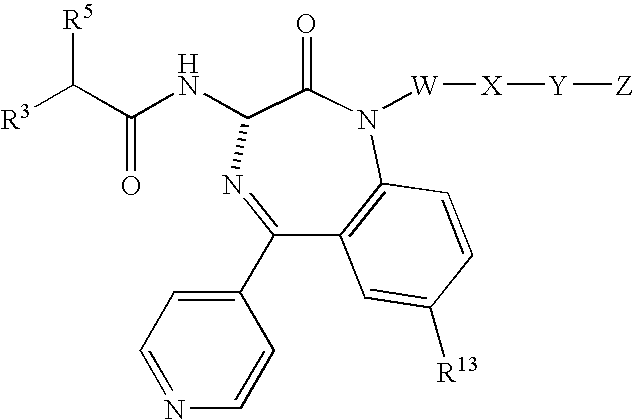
C1(C2=CC=NC=C2)=NC(NC(C([R3])[R5])=O)C(=O)N([W][X][Y][Z])C2=C1C=C([R13])C=C2
